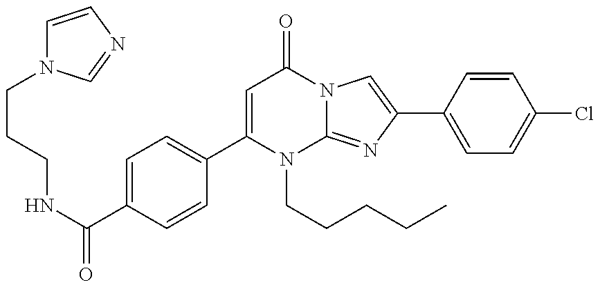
C(NC(=O)C1=CC=C(C2=CC(=O)N3C(=NC(C4=CC=C(Cl)C=C4)=C3)N2CCCCC)C=C1)CCN1C=CN=C1
